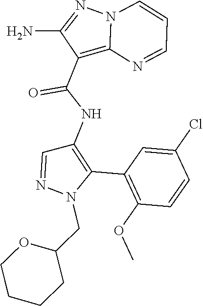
C1(C2=C(NC(C3=C4N(N=C3N)C=CC=N4)=O)C=NN2CC2OCCCC2)=C(OC)C=CC(Cl)=C1
